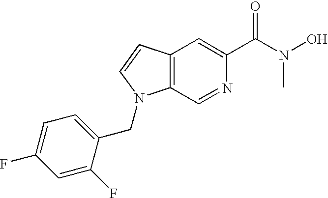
C12=C(C=CN1CC1=CC=C(F)C=C1F)C=C(C(N(O)C)=O)N=C2
